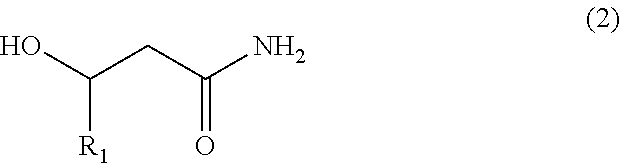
C([R1])(CC(=O)N)O
